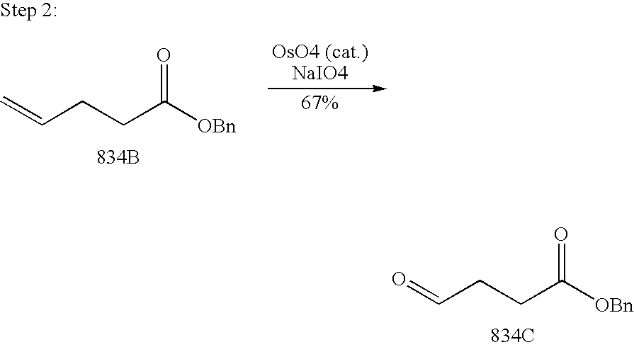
[OsO4 (cat.)NaIO4].[834B].C=CCCC([OBn])=O.[834C].O=CCCC([OBn])=O
